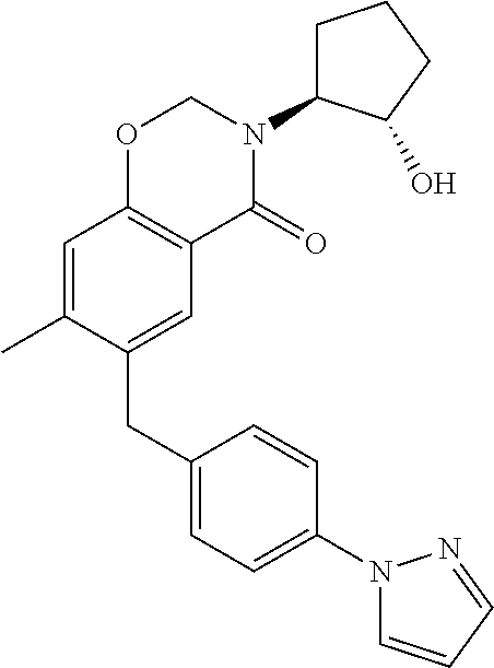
C1(CC2=CC3=C(C=C2C)OCN(C2CCCC2O)C3=O)=CC=C(N2C=CC=N2)C=C1
